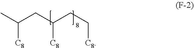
CC(CC(CC[C8])[C8])[C8]
